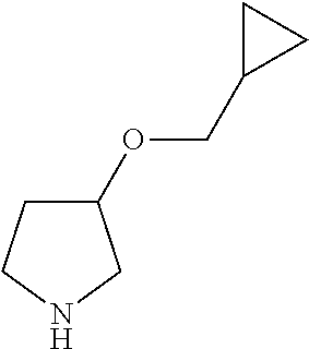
C1(OCC2CC2)CCNC1
